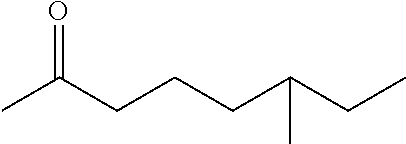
CC(CCCC(CC)C)=O
